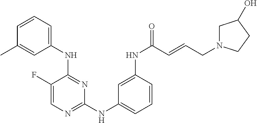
C1=C(F)C(NC2=CC=CC(C)=C2)=NC(NC2=CC=CC(NC(C=CCN3CC(O)CC3)=O)=C2)=N1
